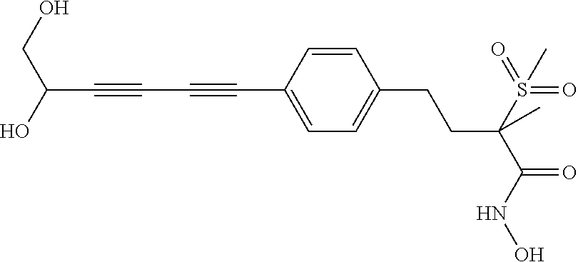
C(C1=CC=C(CCC(C(=O)NO)(S(=O)(=O)C)C)C=C1)#CC#CC(CO)O
